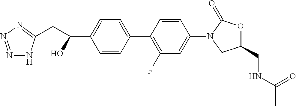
C1=CC(C2=CC=C(C(O)CC3=NN=NN3)C=C2)=C(F)C=C1N1CC(CNC(C)=O)OC1=O
